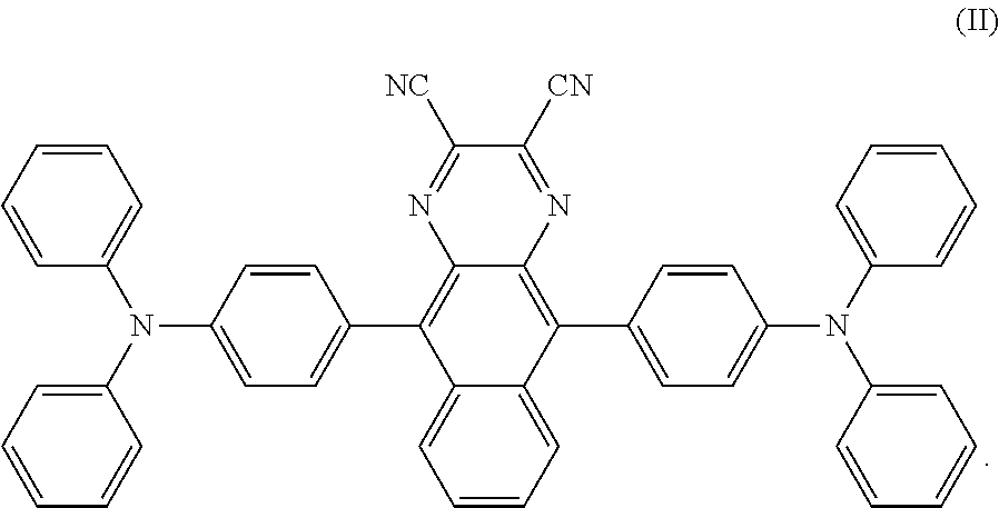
C1=CC=CC(N(C2=CC=CC=C2)C2=CC=C(C3=C4C(=C(C5=CC=C(N(C6=CC=CC=C6)C6=CC=CC=C6)C=C5)C5=CC=CC=C35)N=C([CN])C([NC])=N4)C=C2)=C1
